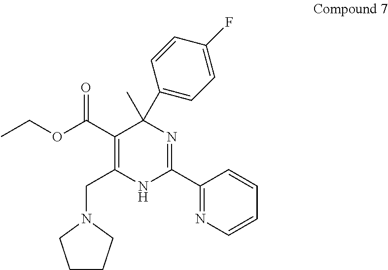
C1(C(OCC)=O)=C(CN2CCCC2)NC(C2=NC=CC=C2)=NC1(C)C1=CC=C(F)C=C1
